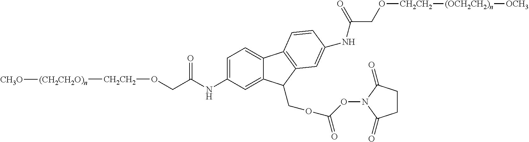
C1=C(NC(CO[CH2CH2][(CH2CH2O)n][CH3O])=O)C=C2C(=C1)C1=C(C2COC(ON2C(=O)CCC2=O)=O)C=C(NC(CO[CH2CH2][(OCH2CH2)n][OCH3])=O)C=C1
